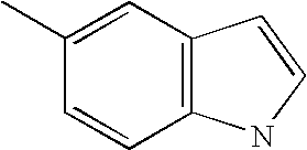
C12=C(C=C(C)C=C1)C=CN2
